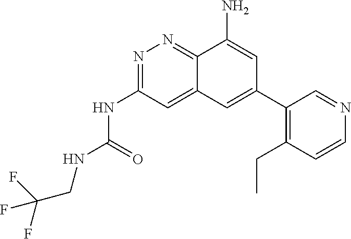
N1=C(NC(=O)NCC(F)(F)F)C=C2C(=N1)C(N)=CC(C1=C(CC)C=CN=C1)=C2
